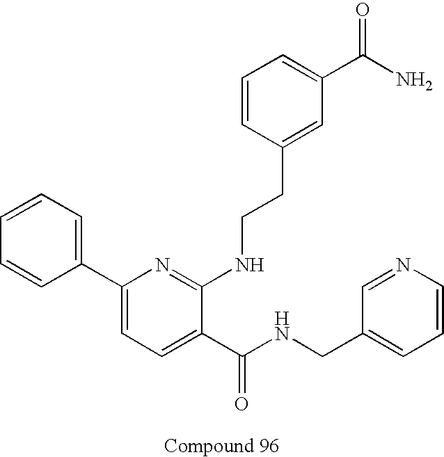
C1=CC(C2=CC=C(C(NCC3=CC=CN=C3)=O)C(NCCC3=CC(C(N)=O)=CC=C3)=N2)=CC=C1
